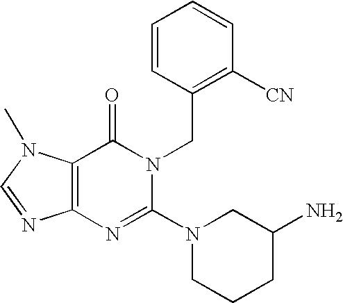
C12=C(N(C)C=N1)C(=O)N(CC1=C([CN])C=CC=C1)C(N1CCCC(N)C1)=N2
